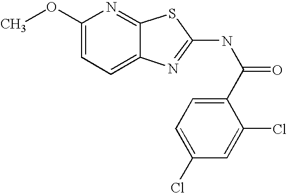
C1(OC)=CC=C2C(=N1)SC(NC(=O)C1=CC=C(Cl)C=C1Cl)=N2
